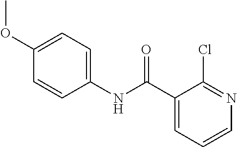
C1(C(NC2=CC=C(OC)C=C2)=O)=CC=CN=C1Cl
